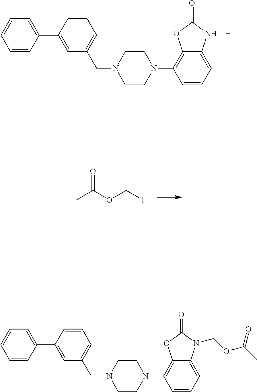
C12=C(N3CCN(CC4=CC=CC(C5=CC=CC=C5)=C4)CC3)C=CC=C1NC(=O)O2.O=C(C)OCI.C12=C(N3CCN(CC4=CC=CC(C5=CC=CC=C5)=C4)CC3)C=CC=C1N(COC(=O)C)C(=O)O2
